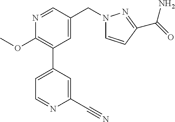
C1(OC)=C(C2=CC=NC(C#N)=C2)C=C(CN2C=CC(C(N)=O)=N2)C=N1
